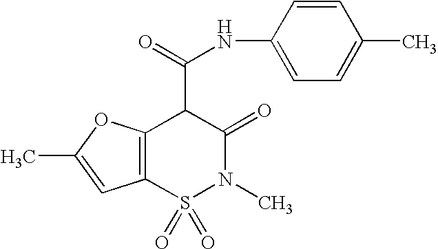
C12=C(S(=O)(=O)N(C)C(=O)C1C(=O)NC1=CC=C(C)C=C1)C=C(C)O2
